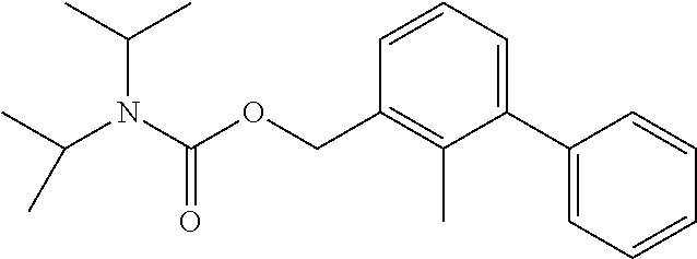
C1(COC(N(C(C)C)C(C)C)=O)=C(C)C(C2=CC=CC=C2)=CC=C1
